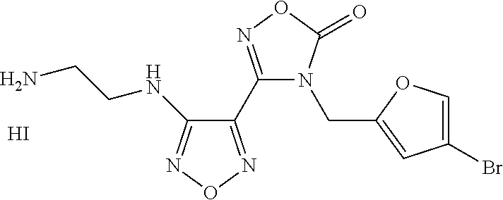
C1(Br)=COC(CN2C(C3=NON=C3NCCN)=NOC2=O)=C1.I
